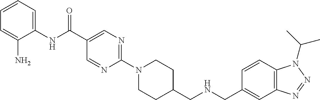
O=C(C1=CN=C(N2CCC(CNCC3=CC4=C(C=C3)N(C(C)C)N=N4)CC2)N=C1)NC1=CC=CC=C1N
